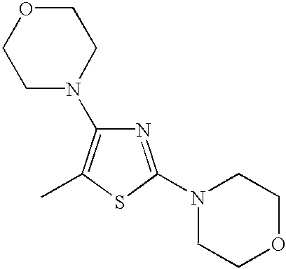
N1=C(N2CCOCC2)SC(C)=C1N1CCOCC1
